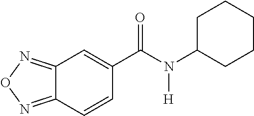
C12=NON=C1C=CC(C(N(C1CCCCC1)[H])=O)=C2
